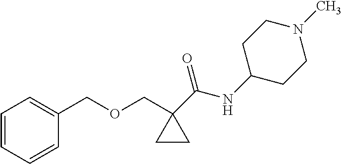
C1=CC=CC(COCC2(C(NC3CCN(C)CC3)=O)CC2)=C1
